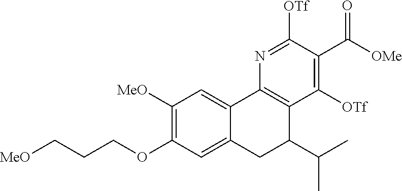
[MeO]C1=C(OCCC[MeO])C=C2C(=C1)C1=C(C([OTf])=C(C(=O)[OMe])C([OTf])=N1)C(C(C)C)C2
